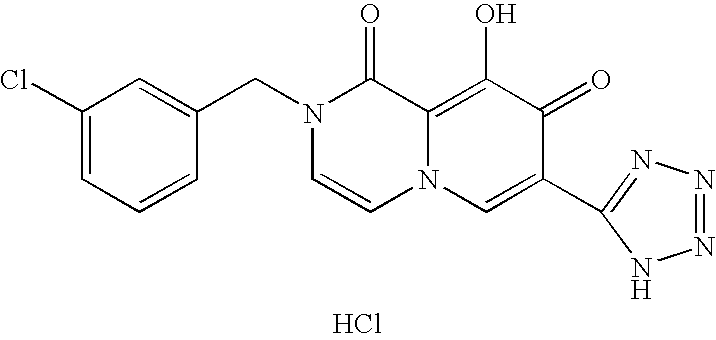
C1(Cl)=CC=CC(CN2C=CN3C(=C(O)C(=O)C(C4=NN=NN4)=C3)C2=O)=C1.Cl
